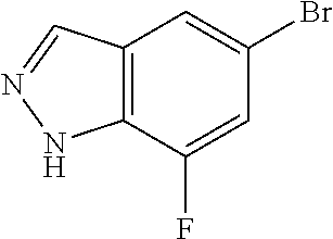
C12=C(C(F)=CC(Br)=C1)NN=C2
